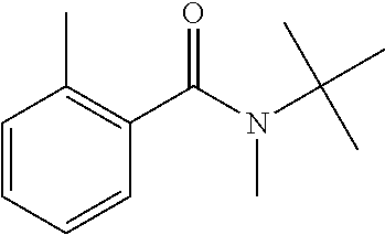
C1=CC=CC(C(=O)N(C)C(C)(C)C)=C1C
